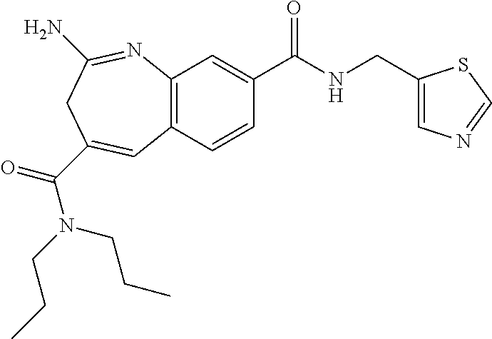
C12=C(C=CC(C(NCC3=CN=CS3)=O)=C1)C=C(C(=O)N(CCC)CCC)CC(N)=N2
